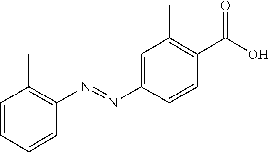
C1=CC(N=NC2=C(C)C=CC=C2)=CC(C)=C1C(O)=O
